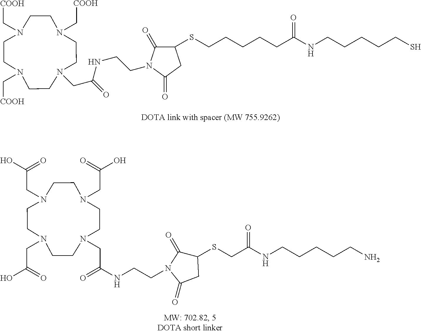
N1(C[COOH])CCN(C[COOH])CCN(C[COOH])CCN(CC(NCCN2C(=O)CC(SCCCCCC(NCCCCCS)=O)C2=O)=O)CC1.N1(CC(=O)O)CCN(CC(=O)O)CCN(CC(=O)O)CCN(CC(=O)NCCN2C(=O)CC(SCC(NCCCCCN)=O)C2=O)CC1
